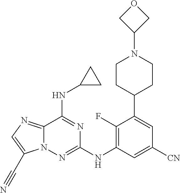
C12=NC=C(C#N)N1N=C(NC1=C(F)C(C3CCN(C4COC4)CC3)=CC([CN])=C1)N=C2NC1CC1
